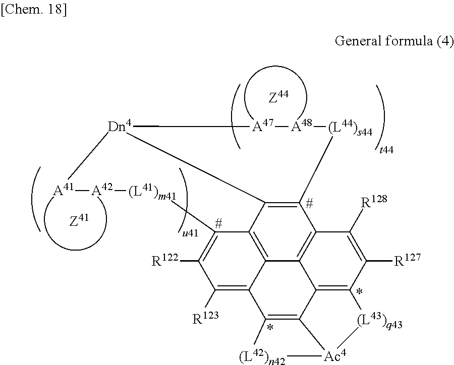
[A41]1[A42][(L41)m41]C2=C([R122])C([R123])=C3C4=C2C2=C([(L44)s44][A48][A47][Dn4]12)C1=C4C2=C(C([R127])=C1[R128])[(L43)q43][Ac4]1C2=C3[(L42)n42]1
